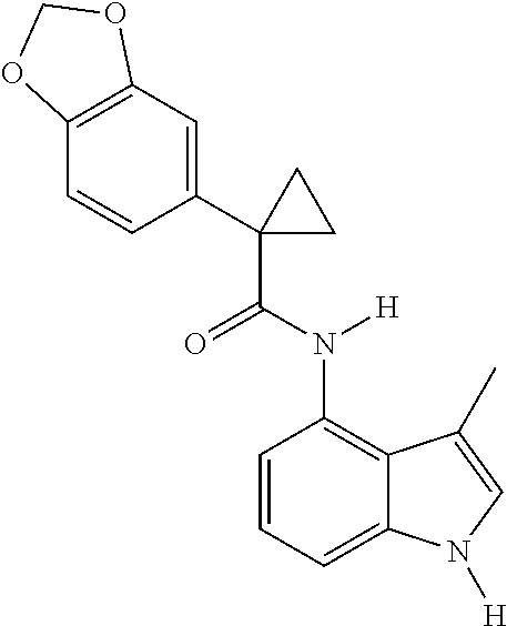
C1(C2=CC3=C(C=C2)OCO3)(C(N(C2=C3C(=CC=C2)N([H])C=C3C)[H])=O)CC1
